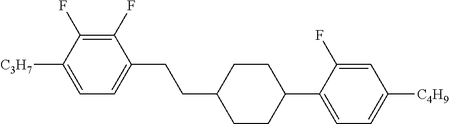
C1(F)=C(F)C([C3H7])=CC=C1CCC1CCC(C2=CC=C([C4H9])C=C2F)CC1
